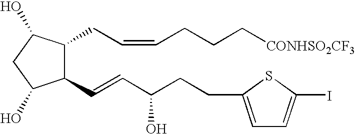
C1(C=CC(CCC2=CC=C(I)S2)O)C(CC=CCCC[CONHSO2CF3])C(O)CC1O
